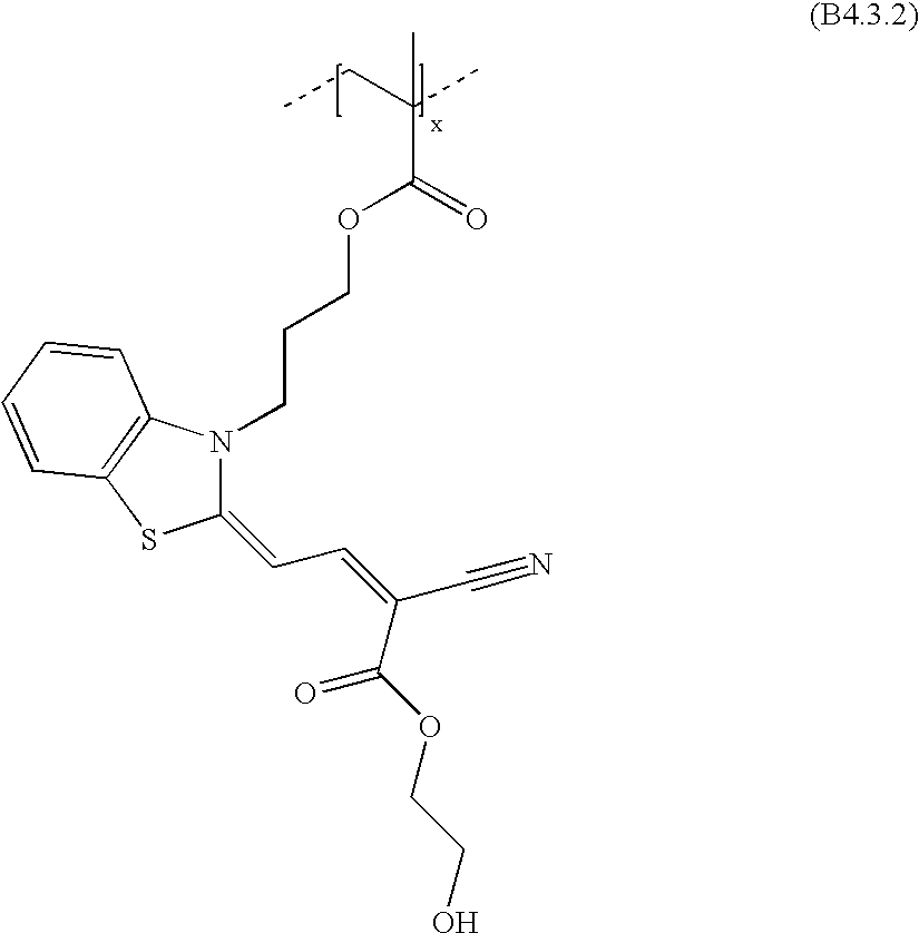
CCC(C)(C)C(=O)OCCCN1C(=CC=C(C#N)C(OCCO)=O)SC2=C1C=CC=C2
